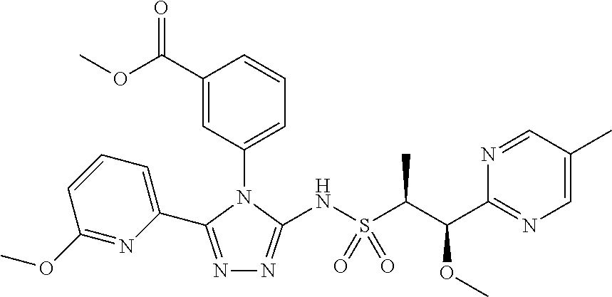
N1=C(C2=CC=CC(OC)=N2)N(C2=CC=CC(C(OC)=O)=C2)C(NS(C(C(C2=NC=C(C)C=N2)OC)C)(=O)=O)=N1
